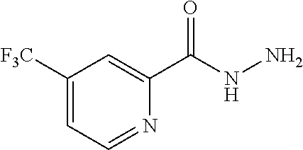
C1([F3C])=CC=NC(C(NN)=O)=C1
